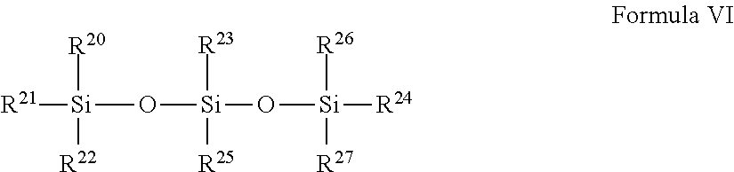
[Si](O[Si](O[Si]([R26])([R27])[R24])([R25])[R23])([R21])([R20])[R22]
